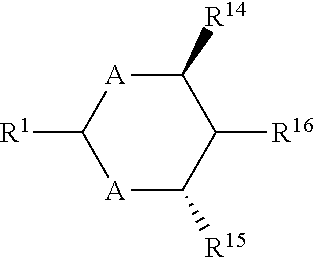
[A]1C([R15])C([R16])C([R14])[A]C1[R1]
